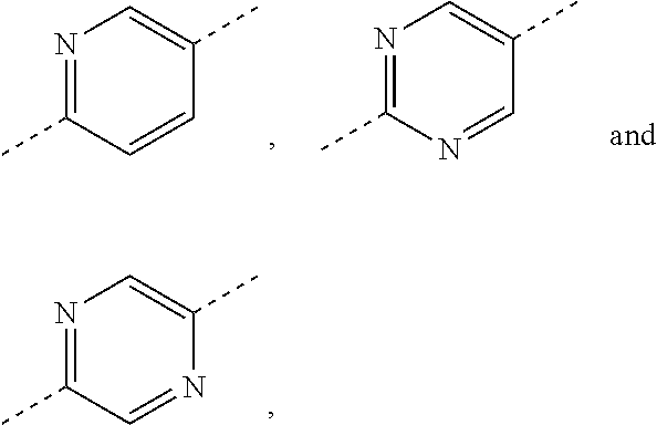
N1=C(C)C=CC(C)=C1.N1=C(C)N=CC(C)=C1.N1=C(C)C=NC(C)=C1
